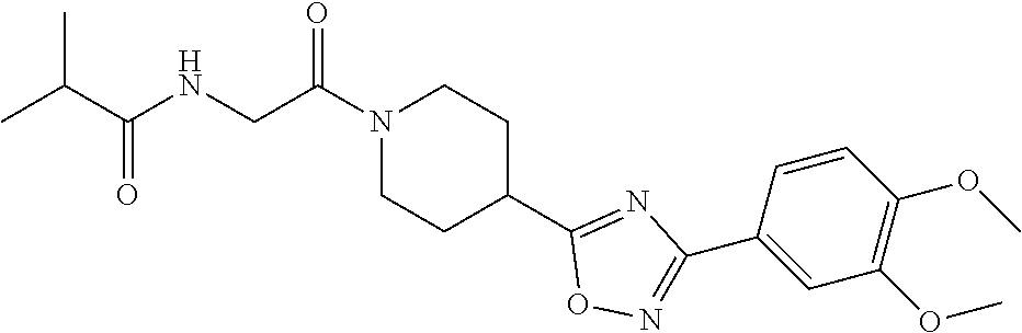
CC(C)C(NCC(N1CCC(C2=NC(C3=CC(OC)=C(OC)C=C3)=NO2)CC1)=O)=O
